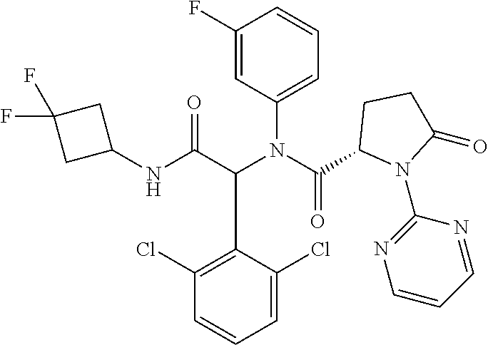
C1=C(Cl)C(C(C(NC2CC(F)(F)C2)=O)N(C(=O)C2N(C3=NC=CC=N3)C(=O)CC2)C2=CC=CC(F)=C2)=C(Cl)C=C1
